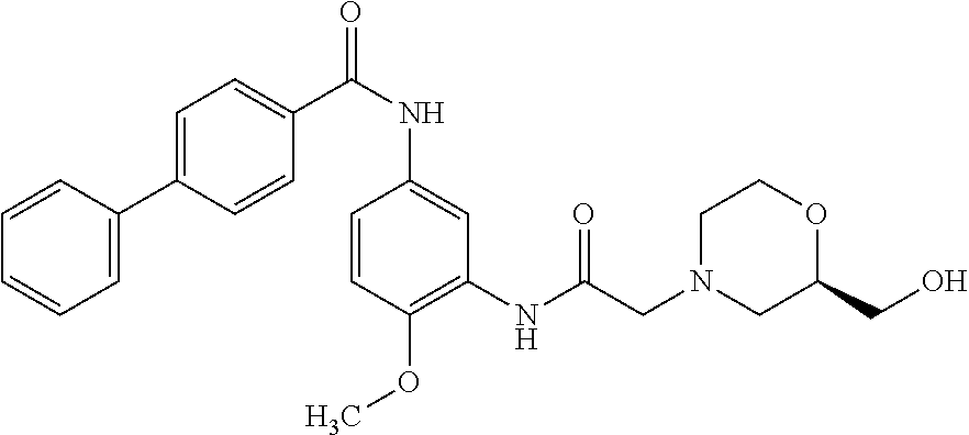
C1=CC(OC)=C(NC(CN2CC(CO)OCC2)=O)C=C1NC(C1=CC=C(C2=CC=CC=C2)C=C1)=O
